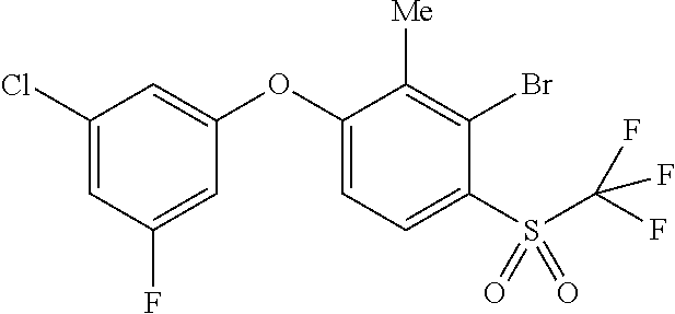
C1(Cl)=CC(F)=CC(OC2=CC=C(S(C(F)(F)F)(=O)=O)C(Br)=C2[Me])=C1
